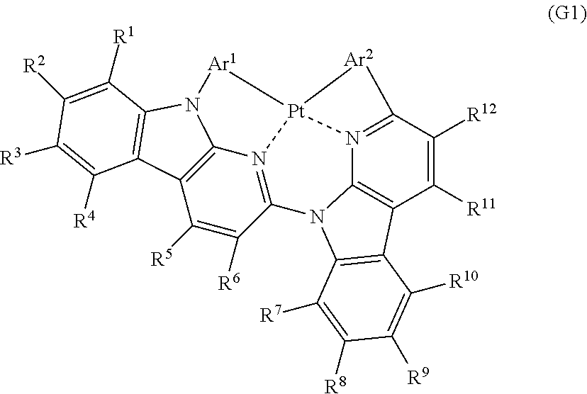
C1([R11])=C([R12])C2=N3C4=C1C1=C(N4C4=N5C6=C(C([R5])=C4[R6])C4=C(N6[Ar1][Pt]35[Ar2]2)C([R1])=C([R2])C([R3])=C4[R4])C([R7])=C([R8])C([R9])=C1[R10]
